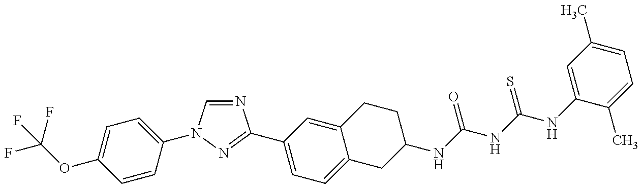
FC(OC1=CC=C(N2C=NC(C3=CC=C4C(=C3)CCC(NC(NC(NC3=CC(C)=CC=C3C)=S)=O)C4)=N2)C=C1)(F)F
